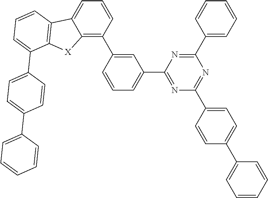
C1=C(C2=C3C(=CC=C2)C2=C([X]3)C(C3=CC=C(C4=CC=CC=C4)C=C3)=CC=C2)C=CC=C1C1=NC(C2=CC=C(C3=CC=CC=C3)C=C2)=NC(C2=CC=CC=C2)=N1
